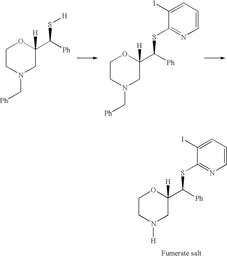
C1CN(C[Ph])CC(C([Ph])S[H])([H])O1.C1CN(C[Ph])CC(C([Ph])SC2=NC=CC=C2I)([H])O1.C1CN([H])CC(C([Ph])SC2=NC=CC=C2I)([H])O1
